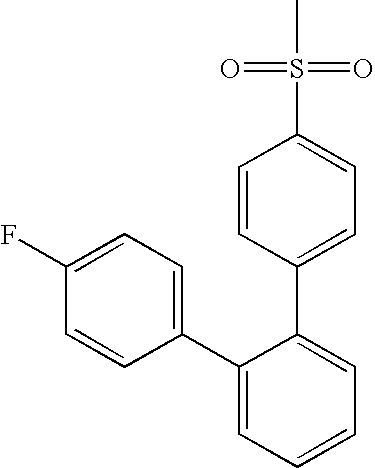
FC1=CC=C(C2=CC=CC=C2C2=CC=C(S(=O)(=O)C)C=C2)C=C1
